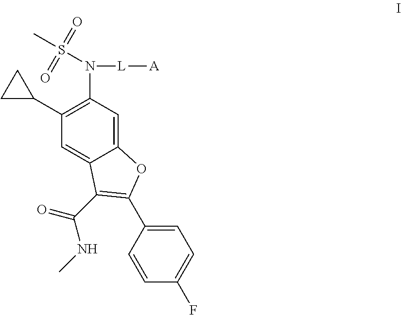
C1(C2CC2)=C(N([L][A])S(C)(=O)=O)C=C2C(=C1)C(C(NC)=O)=C(C1=CC=C(F)C=C1)O2
